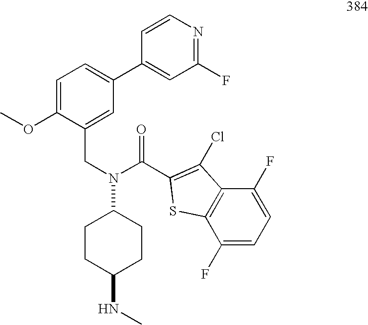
C(N(C1CCC(NC)CC1)C(C1=C(Cl)C2=C(S1)C(F)=CC=C2F)=O)C1=CC(C2=CC(F)=NC=C2)=CC=C1OC
